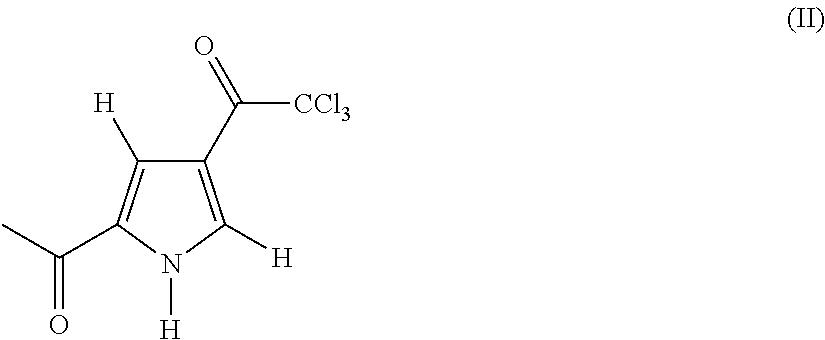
C1(C(=O)[CCl3])=C([H])N([H])C(C(C)=O)=C1[H]
